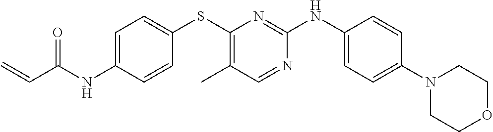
C1=C(NC(C=C)=O)C=CC(SC2=C(C)C=NC(NC3=CC=C(N4CCOCC4)C=C3)=N2)=C1
